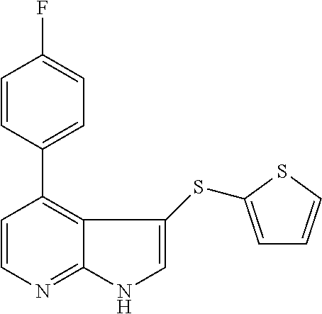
C1=CC(C2=C3C(=NC=C2)NC=C3SC2=CC=CS2)=CC=C1F
